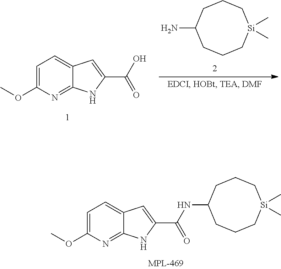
C1(N)CCC[Si](C)(C)CCC1.C1=C(OC)N=C2C(=C1)C=C(C(O)=O)N2.C1=C(OC)N=C2C(=C1)C=C(C(NC1CCC[Si](C)(C)CCC1)=O)N2
